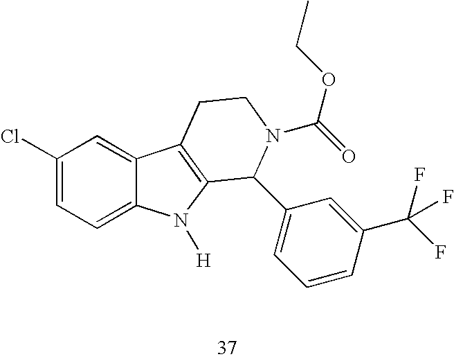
C1(Cl)=CC=C2C(=C1)C1=C(N2[H])C(C2=CC=CC(C(F)(F)F)=C2)N(C(OCC)=O)CC1
